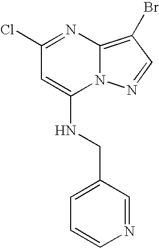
C1(Cl)=NC2=C(Br)C=NN2C(NCC2=CC=CN=C2)=C1
